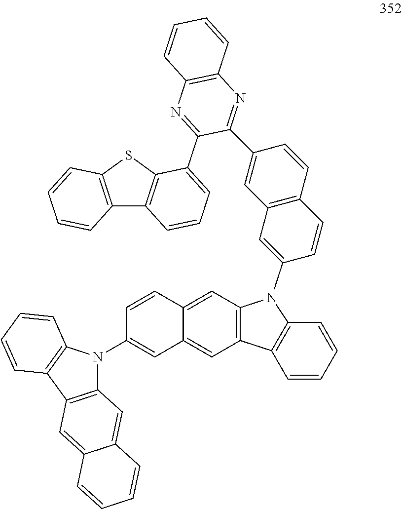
C12=C(C=C3C(=C1)C=C(N1C4=C(C5=C1C=CC=C5)C=C1C(=C4)C=CC=C1)C=C3)N(C1=CC3=C(C=C1)C=CC(C1=NC4=C(N=C1C1=CC=CC5=C1SC1=C5C=CC=C1)C=CC=C4)=C3)C1=C2C=CC=C1
